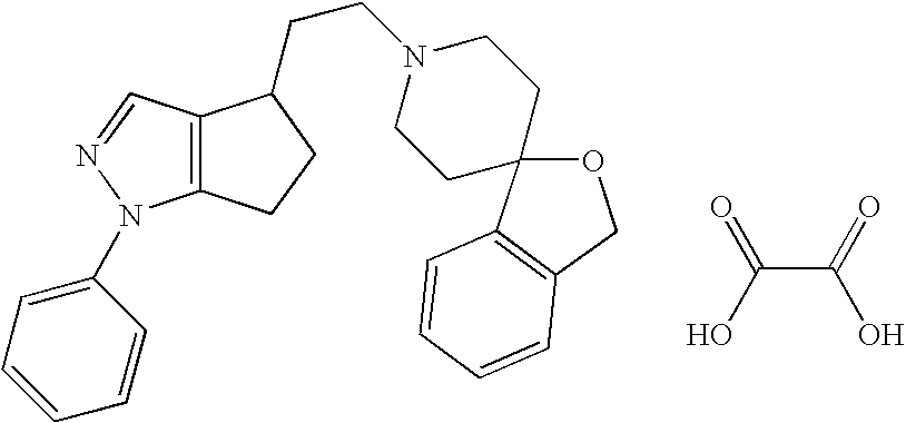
C12=C(N(C3=CC=CC=C3)N=C1)CCC2CCN1CCC2(CC1)C1=C(CO2)C=CC=C1.C(C(=O)O)(O)=O
